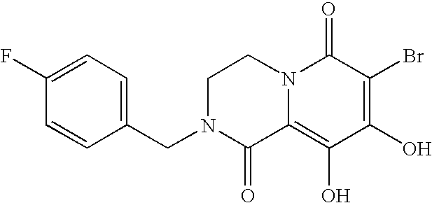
C1N(CC2=CC=C(F)C=C2)C(=O)C2=C(O)C(O)=C(Br)C(=O)N2C1
